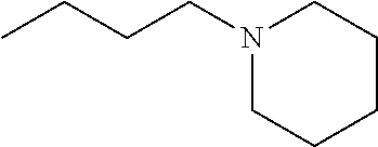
CCCCN1CCCCC1
